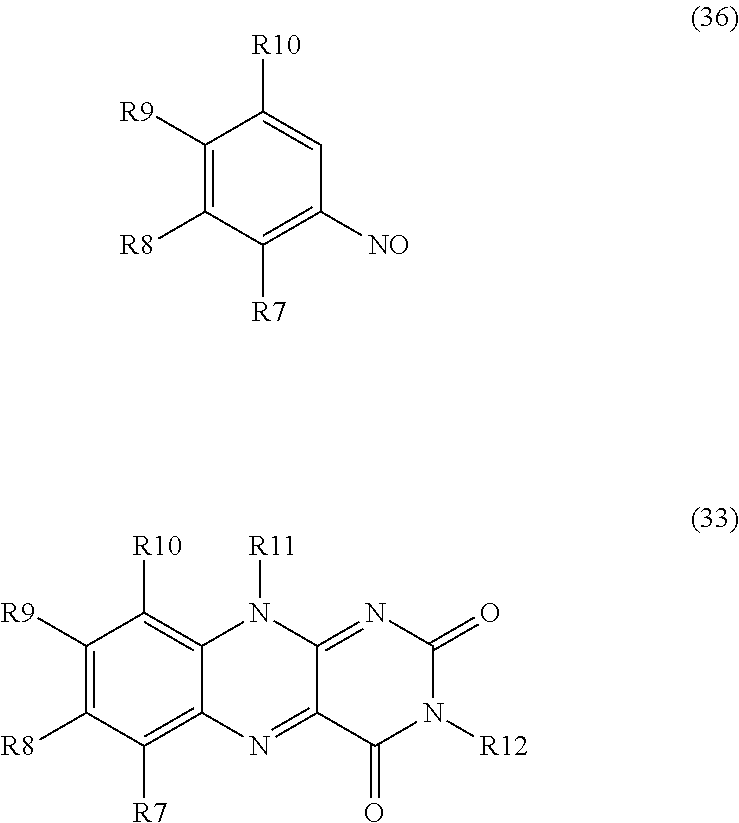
C1([R9])=C([R8])C([R7])=C2C(=C1[R10])N([R11])C1=NC(=O)N([R12])C(=O)C1=N2.C1([R9])=C([R8])C([R7])=C([NO])C=C1[R10]
